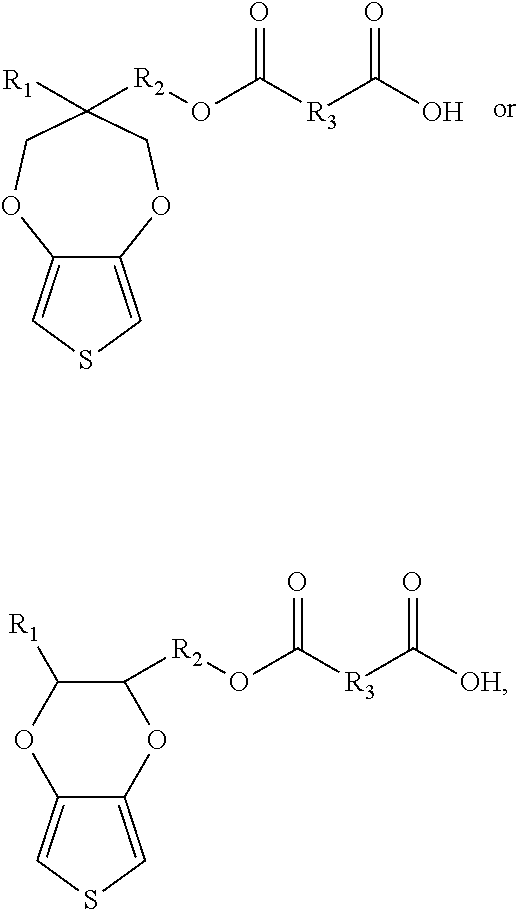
C12=CSC=C1OCC([R2]OC([R3]C(O)=O)=O)([R1])CO2.C12=CSC=C1OC([R2]OC([R3]C([OH])=O)=O)C([R1])O2
